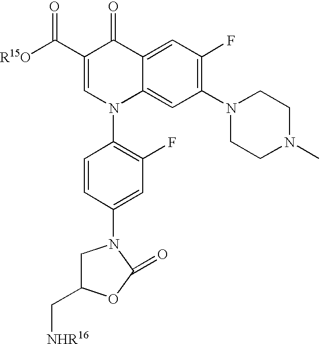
C1(C(=O)[R15O])=CN(C2=C(F)C=C(N3CC(C[NHR16])OC3=O)C=C2)C2=CC(N3CCN(C)CC3)=C(F)C=C2C1=O
